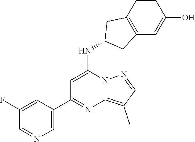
C1=C(NC2CC3=C(C2)C=CC(O)=C3)N2C(=C(C)C=N2)N=C1C1=CN=CC(F)=C1
